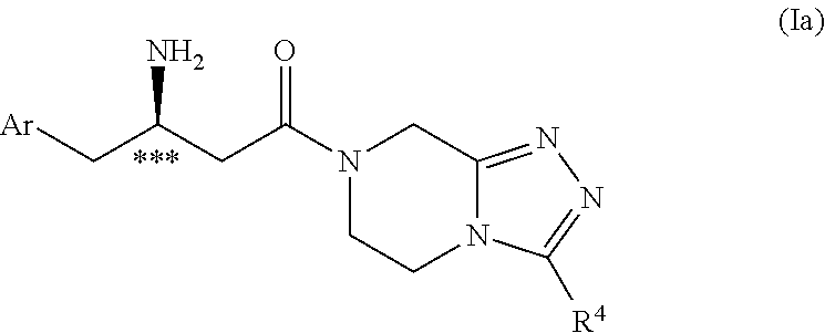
[Ar]CC(N)CC(=O)N1CCN2C(=NN=C2[R4])C1
